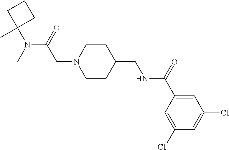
C1(Cl)=CC(C(=O)NCC2CCN(CC(N(C)C3(C)CCC3)=O)CC2)=CC(Cl)=C1
